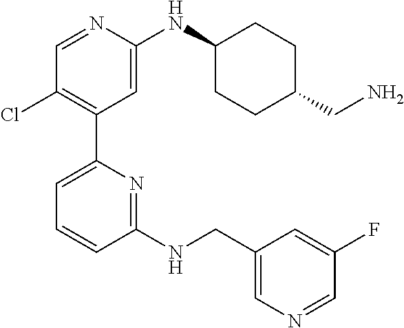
C1=NC(NC2CCC(CN)CC2)=CC(C2=CC=CC(NCC3=CN=CC(F)=C3)=N2)=C1Cl
